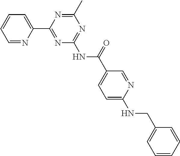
C1=NC(C2=NC(NC(C3=CC=C(NCC4=CC=CC=C4)N=C3)=O)=NC(C)=N2)=CC=C1
